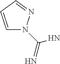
C1=CC=NN1C(=N)N
